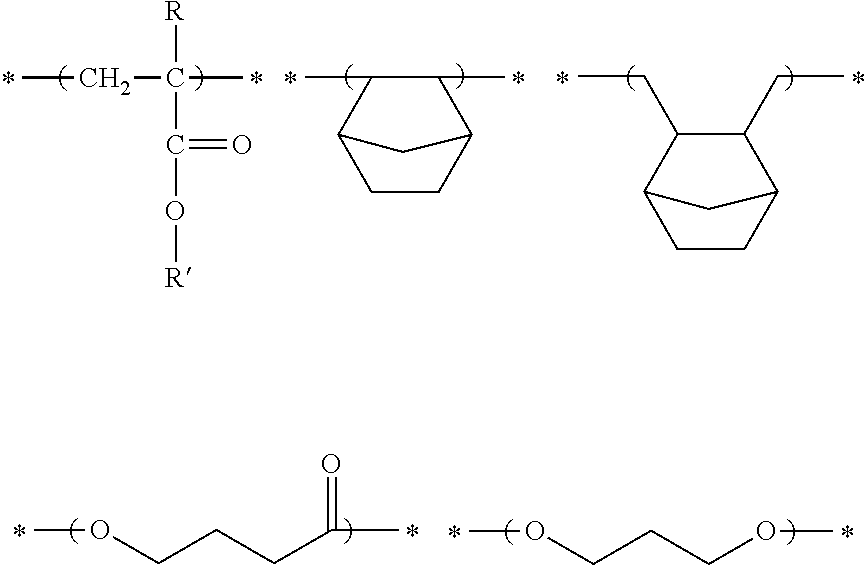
CCC(C)([R])C(=O)O[R].C1CC2C(C)C(C)C1C2.C1CC2C(CC)C(CC)C1C2.COCCCC(C)=O.COCCCOC
